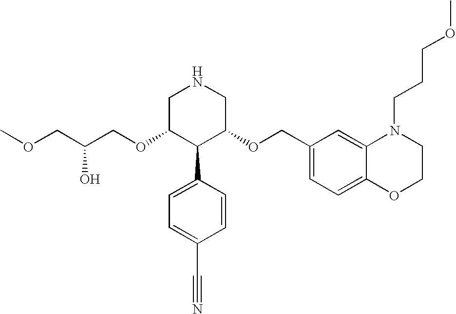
C(C(COC1C(C2=CC=C(C#N)C=C2)C(OCC2=CC=C3C(=C2)N(CCCOC)CCO3)CNC1)O)OC
